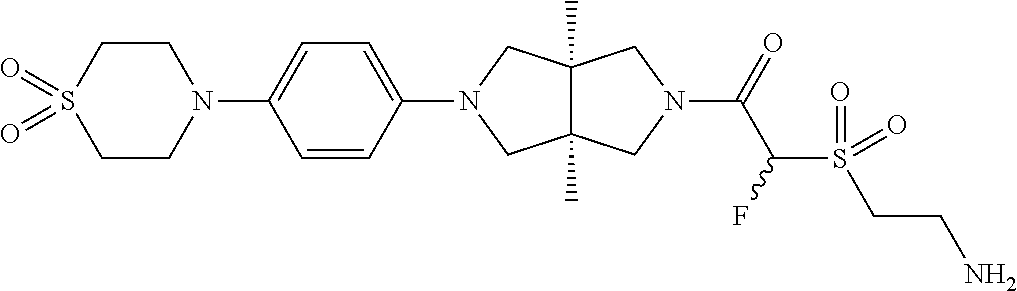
C12(C)C(C)(CN(C3=CC=C(N4CCS(=O)(=O)CC4)C=C3)C1)CN(C(=O)C(S(CCN)(=O)=O)F)C2
